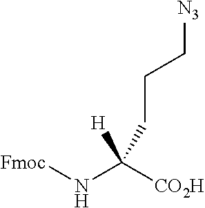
[H]C(N[Fmoc])([CO2H])CCC[N3]
